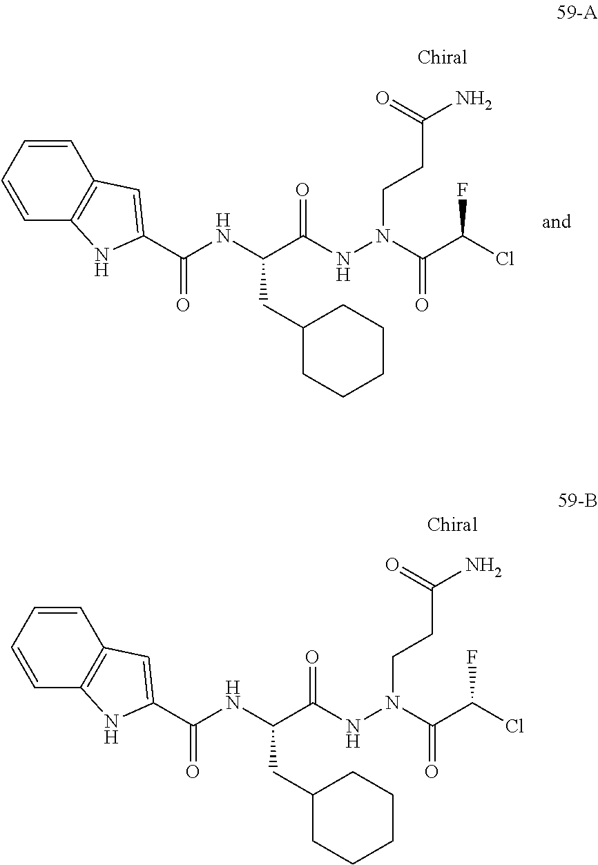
C(C(NN(CCC(N)=O)C(C(Cl)F)=O)=O)(NC(C1=CC2=C(N1)C=CC=C2)=O)CC1CCCCC1.C(C(NN(CCC(N)=O)C(C(Cl)F)=O)=O)(NC(C1=CC2=C(N1)C=CC=C2)=O)CC1CCCCC1
